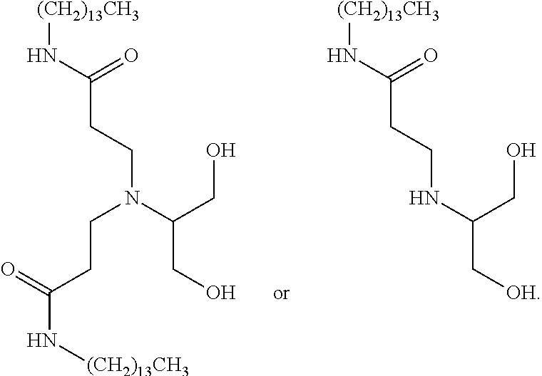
C(N(C(CO)CO)CCC(N[(CH2)13CH3])=O)CC(N[(CH2)13CH3])=O.N(C(CO)C[OH])CCC(N[(CH2)13CH3])=O
